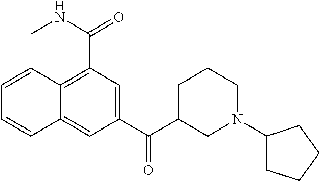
C1=CC2=C(C(NC)=O)C=C(C(C3CN(C4CCCC4)CCC3)=O)C=C2C=C1
